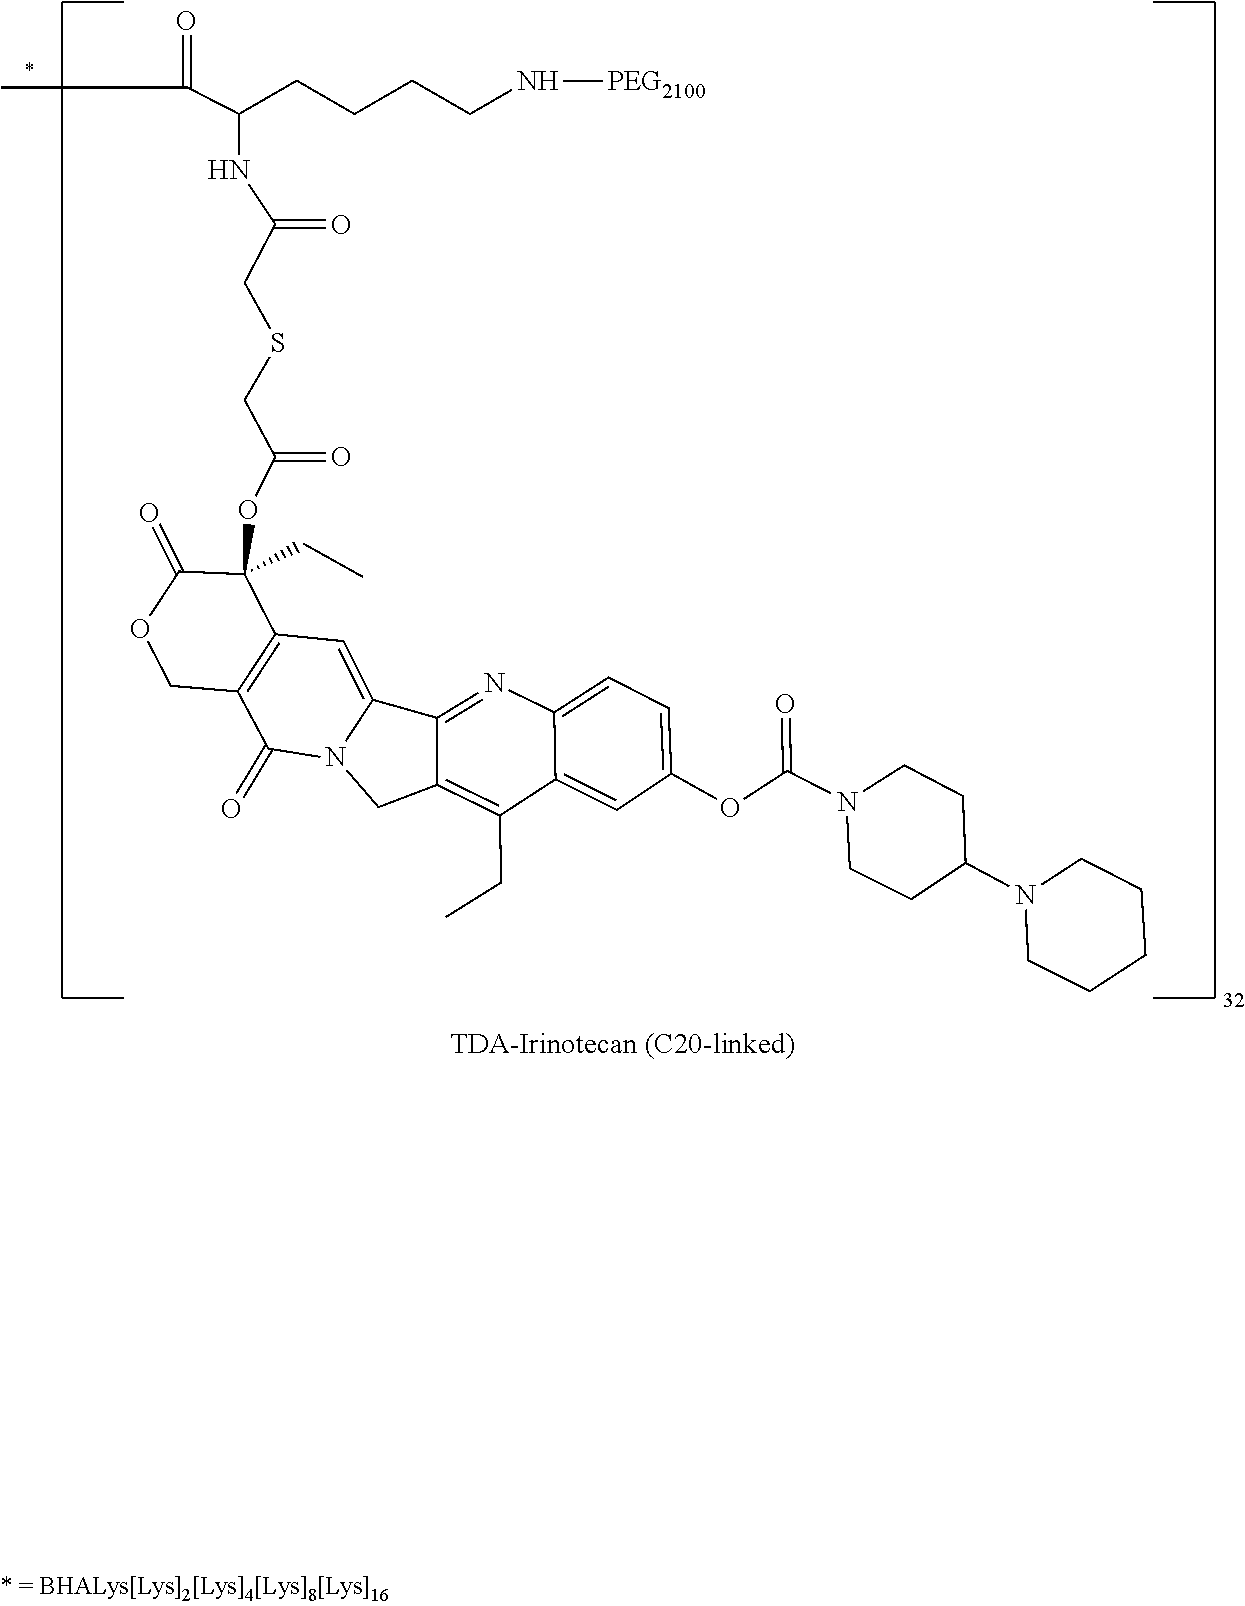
C1CN(C2CCN(C(OC3=CC=C4C(=C3)C(CC)=C3CN5C(=O)C6=C(C(OC(CSCC(NC(C(C)=O)CCCCN[PEG2100])=O)=O)(CC)C(=O)OC6)C=C5C3=N4)=O)CC2)CCC1
